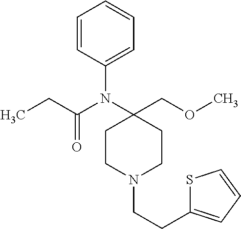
C(N(C1(COC)CCN(CCC2=CC=CS2)CC1)C1=CC=CC=C1)(CC)=O
